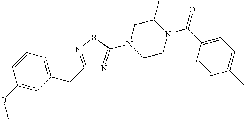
C1(OC)=CC(CC2=NSC(N3CCN(C(C4=CC=C(C)C=C4)=O)C(C)C3)=N2)=CC=C1
